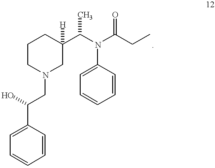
C1CN(CC(C2=CC=CC=C2)O)CC(C(N(C2=CC=CC=C2)C(CC)=O)C)([H])C1
